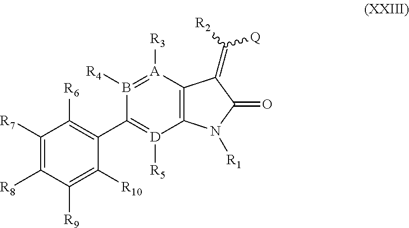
C1([R7])=C([R8])C([R9])=C([R10])C(C2=[D]([R5])C3=C([A]([R3])=B2[R4])C(=C([R2])[Q])C(=O)N3[R1])=C1[R6]
